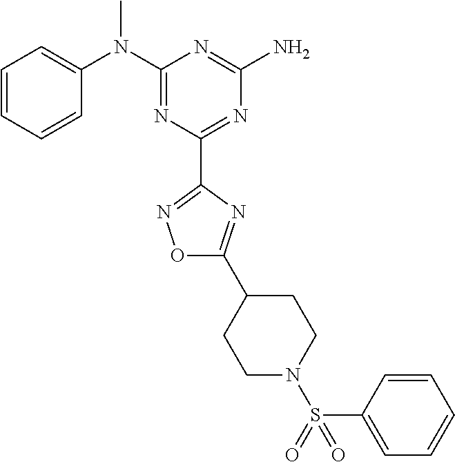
C1=CC=CC(N(C2=NC(C3=NOC(C4CCN(S(C5=CC=CC=C5)(=O)=O)CC4)=N3)=NC(N)=N2)C)=C1
